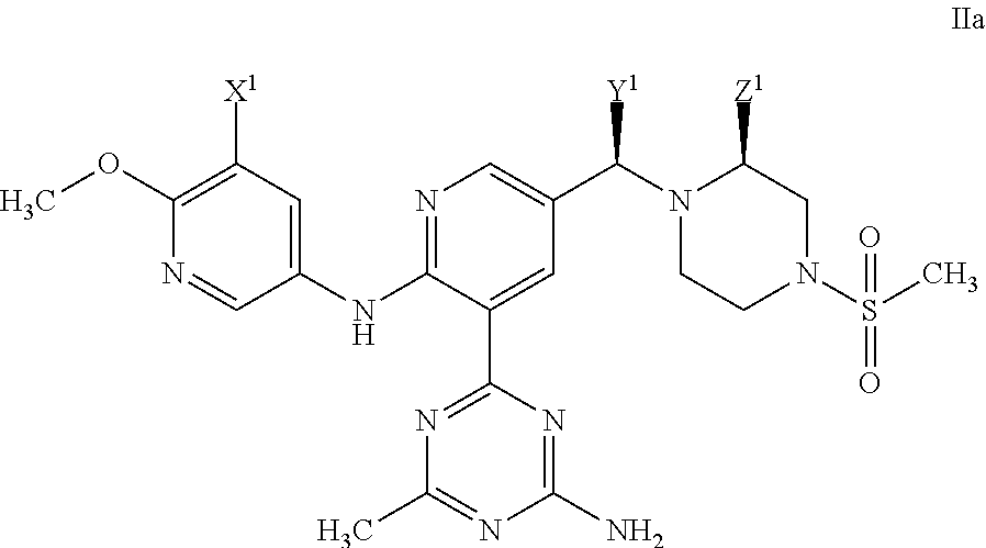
N1=C(NC2=CC([X1])=C(OC)N=C2)C(C2=NC(C)=NC(N)=N2)=CC(C(N2CCN(S(=O)(C)=O)CC2[Z1])[Y1])=C1
